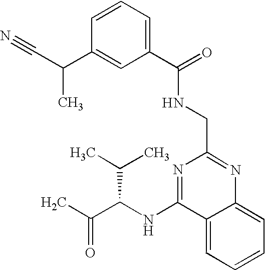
C12=CC=CC=C1C(NC(C(C)=O)C(C)C)=NC(CNC(C1=CC=CC(C(C#N)C)=C1)=O)=N2
